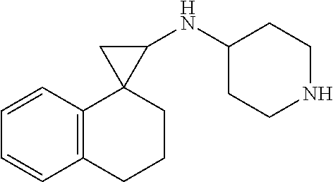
C1=CC2=C(C=C1)C1(CCC2)C(NC2CCNCC2)C1
